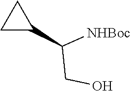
C1(C(CO)[NHBoc])CC1
